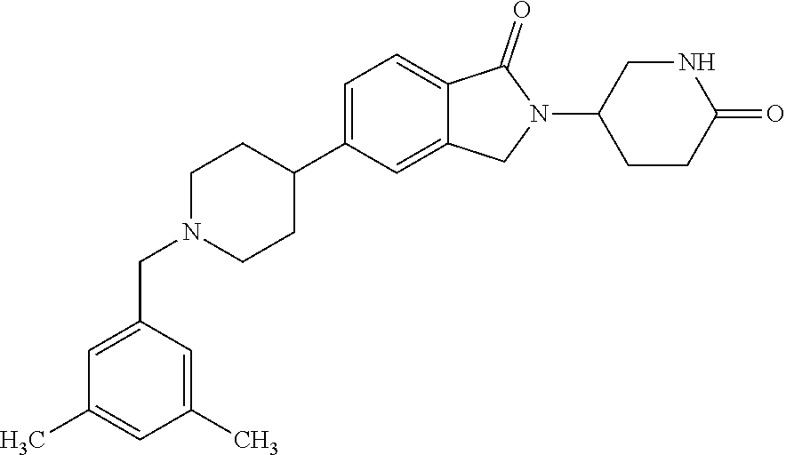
C1=C(C2CCN(CC3=CC(C)=CC(C)=C3)CC2)C=C2C(=C1)C(=O)N(C1CCC(=O)NC1)C2
